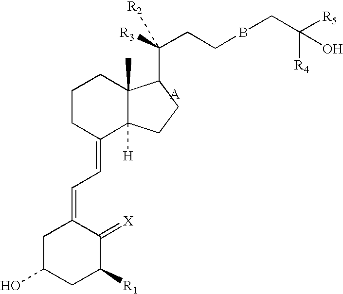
C1CCC(=CC=C2CC(O)CC([R1])C2=[X])C2([H])C1(C)C(C([R3])(CCBCC(O)([R4])[R5])[R2])CC2
